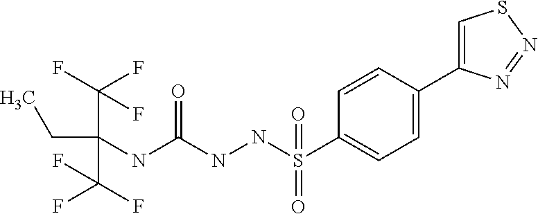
CCC(C(F)(F)F)(NC(NNS(C1=CC=C(C2=CSN=N2)C=C1)(=O)=O)=O)C(F)(F)F
